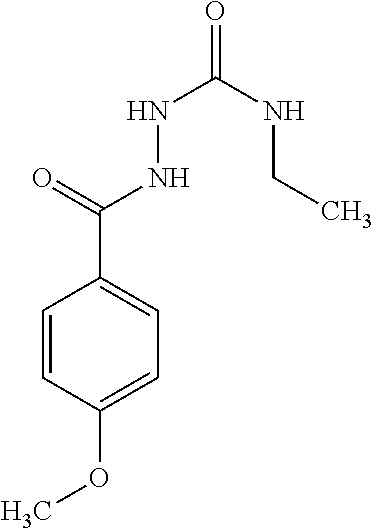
C1=CC(OC)=CC=C1C(=O)NNC(=O)NCC
